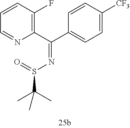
C1=CC(F)=C(C(C2=CC=C([CF3])C=C2)=NS(C(C)(C)C)=O)N=C1
